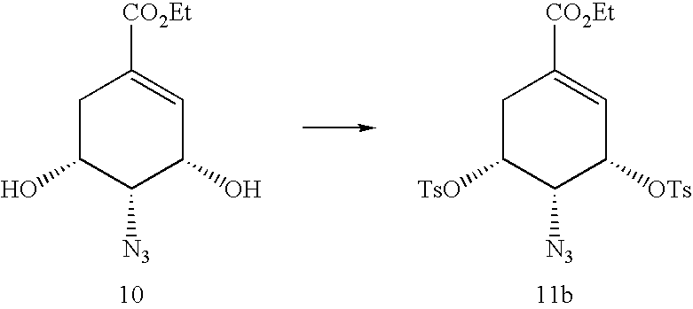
C1C([TsO])C([N3])C([OTs])C=C1[CO2Et].C1C(O)C([N3])C(O)C=C1[CO2Et]
